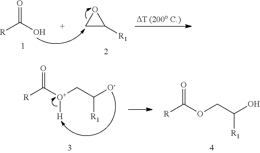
[R]C(O)=O.C1C([R1])O1.[R]C([O+](CC([O-])[R1])[H])=O.[R]C(OCC(O)[R1])=O
